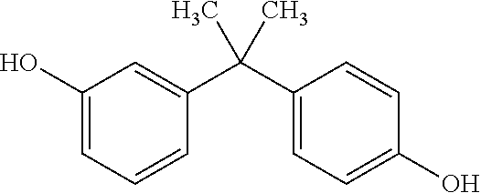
C1(O)=CC=CC(C(C2=CC=C(O)C=C2)(C)C)=C1
